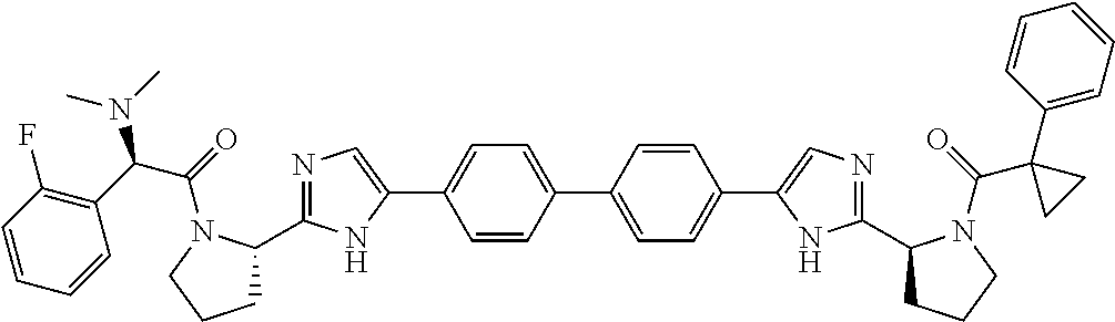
C1=CC(C2=CN=C(C3CCCN3C(=O)C(C3=C(F)C=CC=C3)N(C)C)N2)=CC=C1C1=CC=C(C2=CN=C(C3CCCN3C(=O)C3(C4=CC=CC=C4)CC3)N2)C=C1
